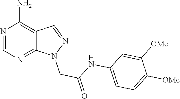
C12=NC=NC(N)=C1C=NN2CC(=O)NC1=CC=C([OMe])C([OMe])=C1
